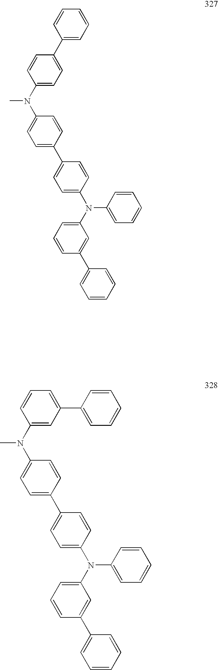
C1=C(N(C2=CC=C(C3=CC=C(N(C4=CC=CC(C5=CC=CC=C5)=C4)C4=CC=CC=C4)C=C3)C=C2)C)C=CC(C2=CC=CC=C2)=C1.C1=C(N(C2=CC=C(C3=CC=C(N(C4=CC=CC(C5=CC=CC=C5)=C4)C4=CC=CC=C4)C=C3)C=C2)C)C=CC=C1C1=CC=CC=C1
